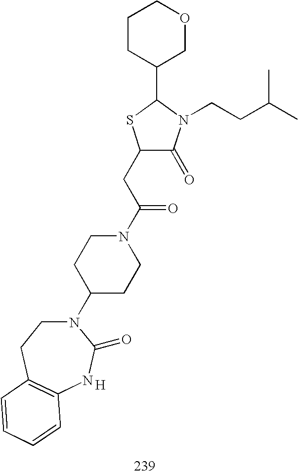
C1(CC(N2CCC(N3CCC4=C(NC3=O)C=CC=C4)CC2)=O)C(=O)N(CCC(C)C)C(C2COCCC2)S1.[H]
